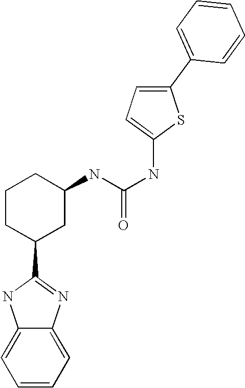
C1=CC=C2C(=C1)NC(C1CC(NC(NC3=CC=C(C4=CC=CC=C4)S3)=O)CCC1)=N2
